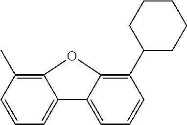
C1=CC=C2C(=C1C)OC1=C(C3CCCCC3)C=CC=C21
